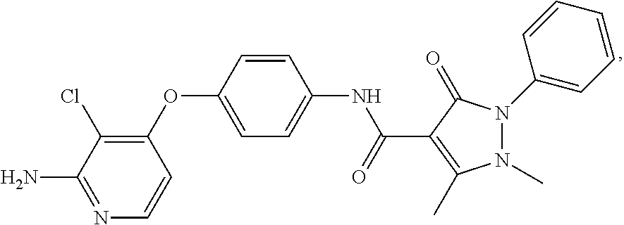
C1(OC2=CC=C(NC(C3=C(C)N(C)N(C4=CC=CC=C4)C3=O)=O)C=C2)=C(Cl)C(N)=NC=C1
